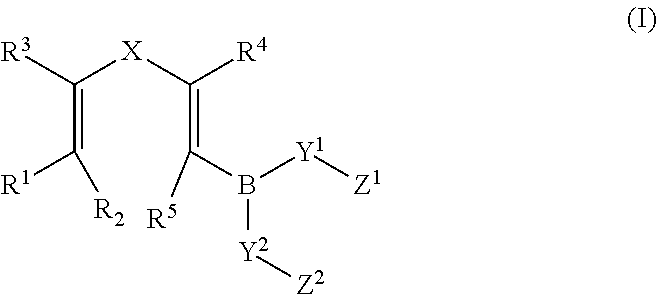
C(=C([R1])[R2])([R3])[X]C([R4])=C(B([Y1][Z1])[Y2][Z2])[R5]
